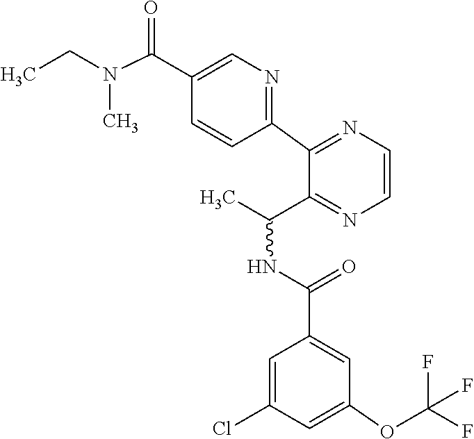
N(CC)(C(C1=CN=C(C2=NC=CN=C2C(NC(C2=CC(OC(F)(F)F)=CC(Cl)=C2)=O)C)C=C1)=O)C
